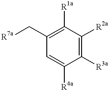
C1([R2a])=C([R3a])C([R4a])=CC(C[R7a])=C1[R1a]
